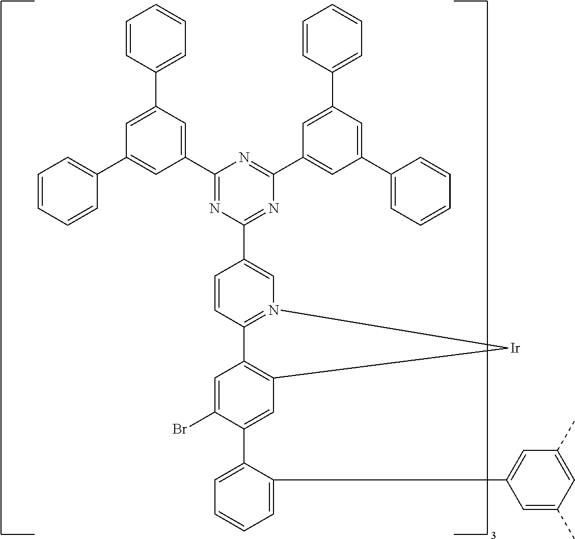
C1(C2=CC(C3=CC=CC=C3)=CC(C3=CC=CC=C3)=C2)=NC(C2=CN3=C(C=C2)C2=C(C=C(C4=CC=CC=C4C4=CC(C)=CC(C)=C4)C(Br)=C2)[Ir]3)=NC(C2=CC(C3=CC=CC=C3)=CC(C3=CC=CC=C3)=C2)=N1
